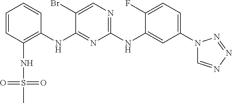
C1=CC(NS(C)(=O)=O)=C(NC2=NC(NC3=CC(N4C=NN=N4)=CC=C3F)=NC=C2Br)C=C1
